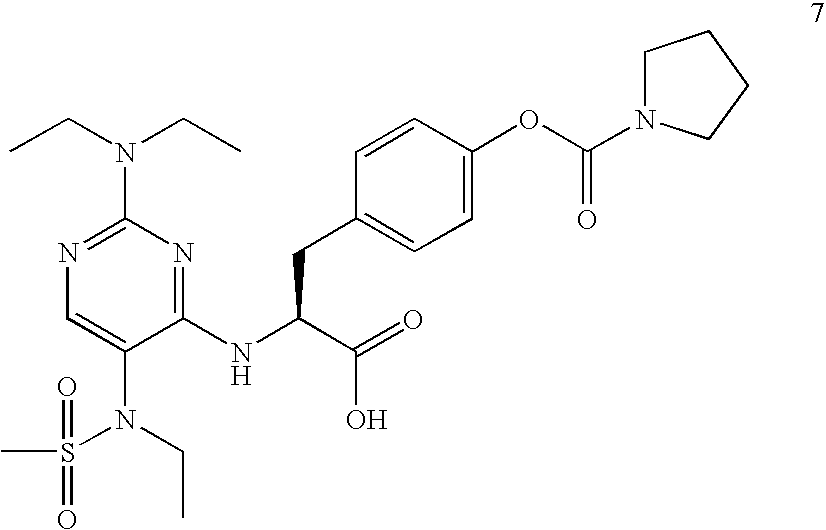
N1=C(N(CC)CC)N=C(NC(C(=O)O)CC2=CC=C(OC(=O)N3CCCC3)C=C2)C(N(CC)S(C)(=O)=O)=C1
